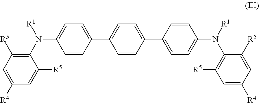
C1(C2=CC=C(C3=CC=C(N([R1])C4=C([R5])C=C([R4])C=C4[R5])C=C3)C=C2)=CC=C(N(C2=C([R5])C=C([R4])C=C2[R5])[R1])C=C1
